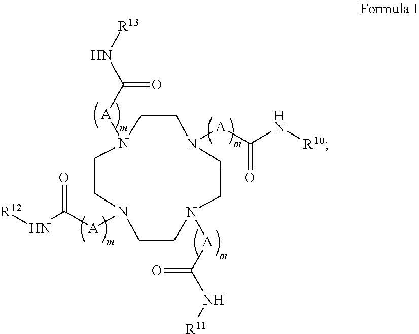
C1CN([A]C(N[R11])=O)CCN([A]C(N[R10])=O)CCN([A]C(N[R13])=O)CCN1[A]C(N[R12])=O
